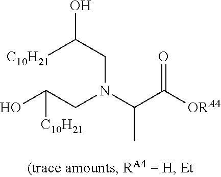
OC(CN(C(C([ORA4])=O)C)CC(O)[C10H21])[C10H21]
